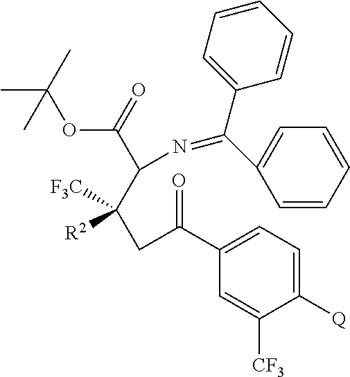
CC(OC(C(C([R2])([F3C])CC(C1=CC=C([Q])C([CF3])=C1)=O)N=C(C1=CC=CC=C1)C1=CC=CC=C1)=O)(C)C
